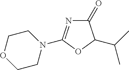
O1CCN(C2=NC(=O)C(C(C)C)O2)CC1
